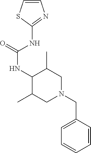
C1(NC(NC2C(C)CN(CC3=CC=CC=C3)CC2C)=O)=NC=CS1
